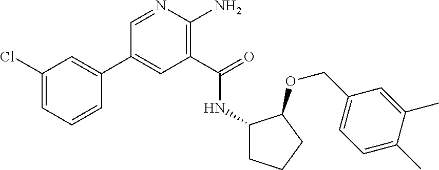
C1(C2=CC(Cl)=CC=C2)=CC(C(=O)NC2CCCC2OCC2=CC=C(C)C(C)=C2)=C(N)N=C1
